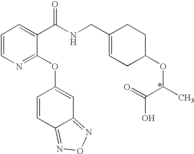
C1=CN=C(OC2=CC3=NON=C3C=C2)C(C(NCC2=CCC(OC(C(=O)O)C)CC2)=O)=C1
